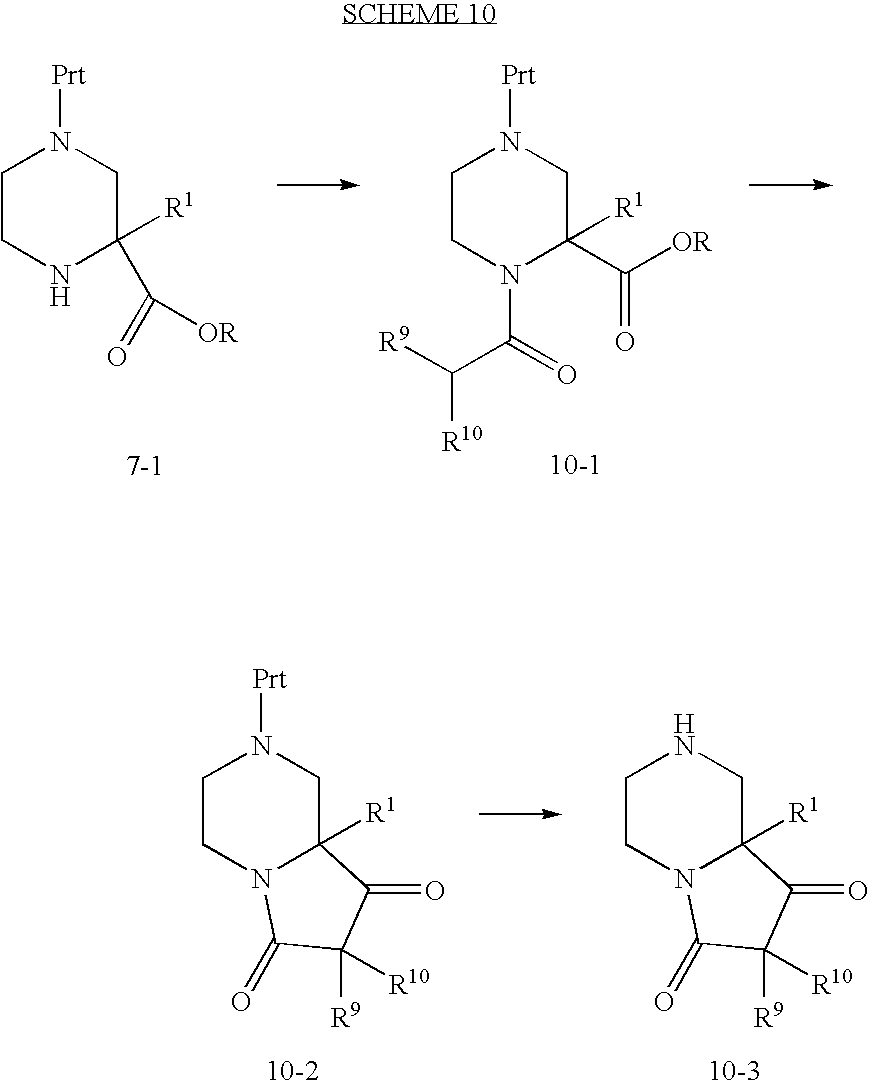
C1CN2C([R1])(CN1[Prt])C(=O)C([R9])([R10])C2=O.C1CN2C([R1])(CN1)C(=O)C([R9])([R10])C2=O.C1CN(C(C([R9])[R10])=O)C(C([OR])=O)([R1])CN1[Prt].C1CNC(C(=O)[OR])([R1])CN1[Prt]
